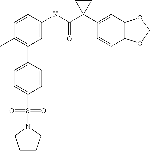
C1=C(NC(C2(C3=CC4=C(C=C3)OCO4)CC2)=O)C=CC(C)=C1C1=CC=C(S(=O)(=O)N2CCCC2)C=C1
